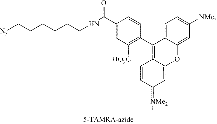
C1(C(=O)NCCCCCC[N3])=CC([HO2C])=C(C2=C3C(=CC(=[NMe2+])C=C3)OC3=CC([NMe2])=CC=C23)C=C1
